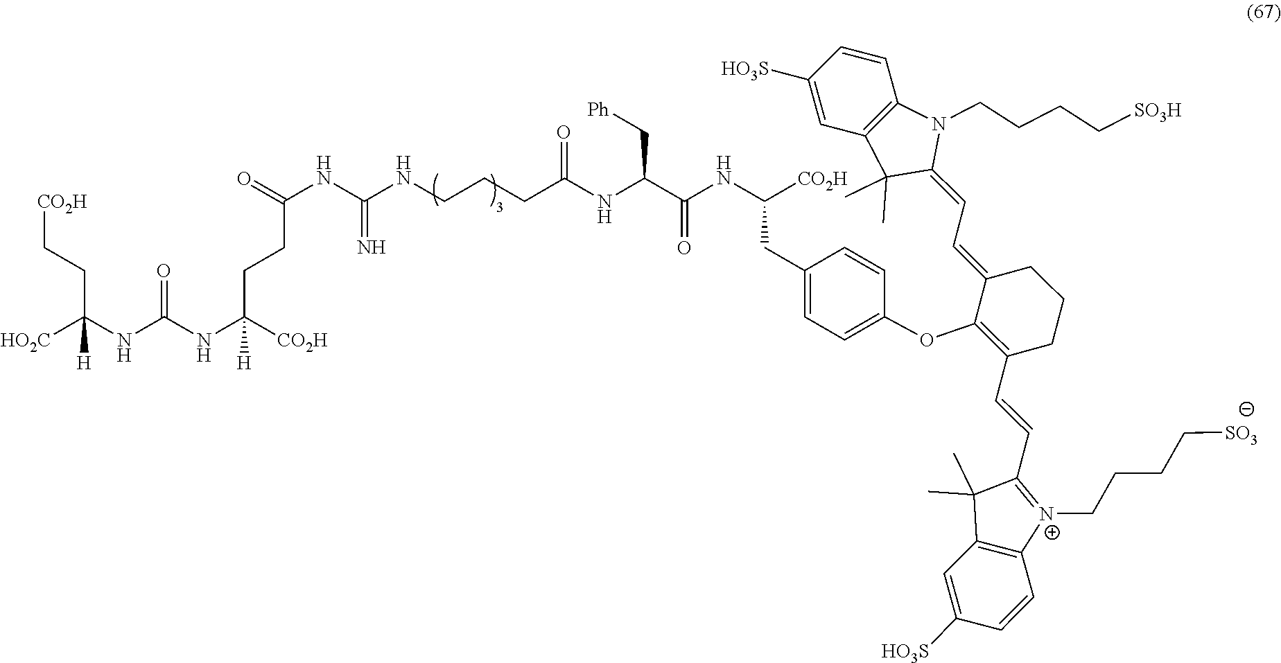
O=C(CCC(NC(NC([HO2C])(CC[CO2H])[H])=O)([CO2H])[H])NC(NCCCC(NC(C(NC([CO2H])CC1=CC=C(OC2=C(C=CC3=[N+](CCCC[SO3])C4=C(C3(C)C)C=C([HO3S])C=C4)CCCC2=CC=C2N(CCCC[SO3H])C3=C(C2(C)C)C=C([HO3S])C=C3)C=C1)=O)C[Ph])=O)=N
